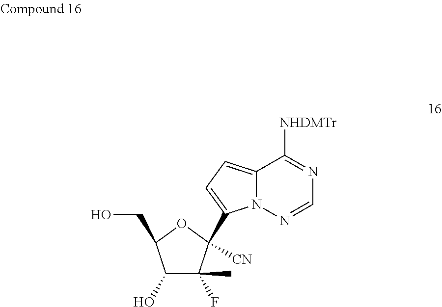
C1(O)C(F)(C)C([CN])(C2=CC=C3N2N=CN=C3[NHDMTr])OC1CO
